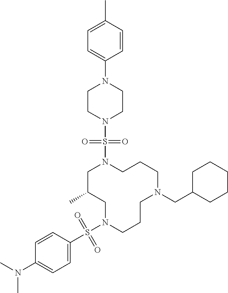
C1C(C)CN(S(C2=CC=C(N(C)C)C=C2)(=O)=O)CCCN(CC2CCCCC2)CCCN1S(N1CCN(C2=CC=C(C)C=C2)CC1)(=O)=O
